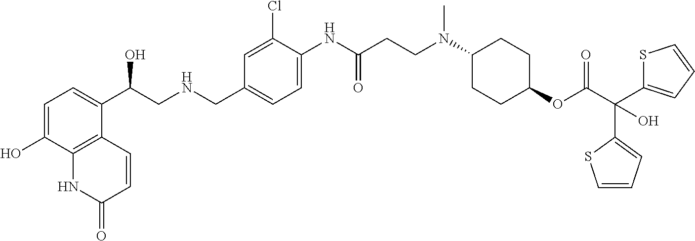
C1=C(O)C2=C(C(C(CNCC3=CC=C(NC(CCN(C4CCC(OC(C(O)(C5=CC=CS5)C5=CC=CS5)=O)CC4)C)=O)C(Cl)=C3)O)=C1)C=CC(=O)N2
